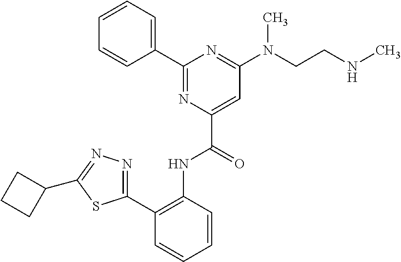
C1(C2=C(NC(C3=CC(N(CCNC)C)=NC(C4=CC=CC=C4)=N3)=O)C=CC=C2)=NN=C(C2CCC2)S1
